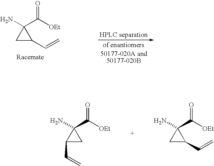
C1C(C=C)C1(N)C([OEt])=O.C1(C=C)CC1(N)C([OEt])=O.C1C(C=C)C1(N)C([OEt])=O
